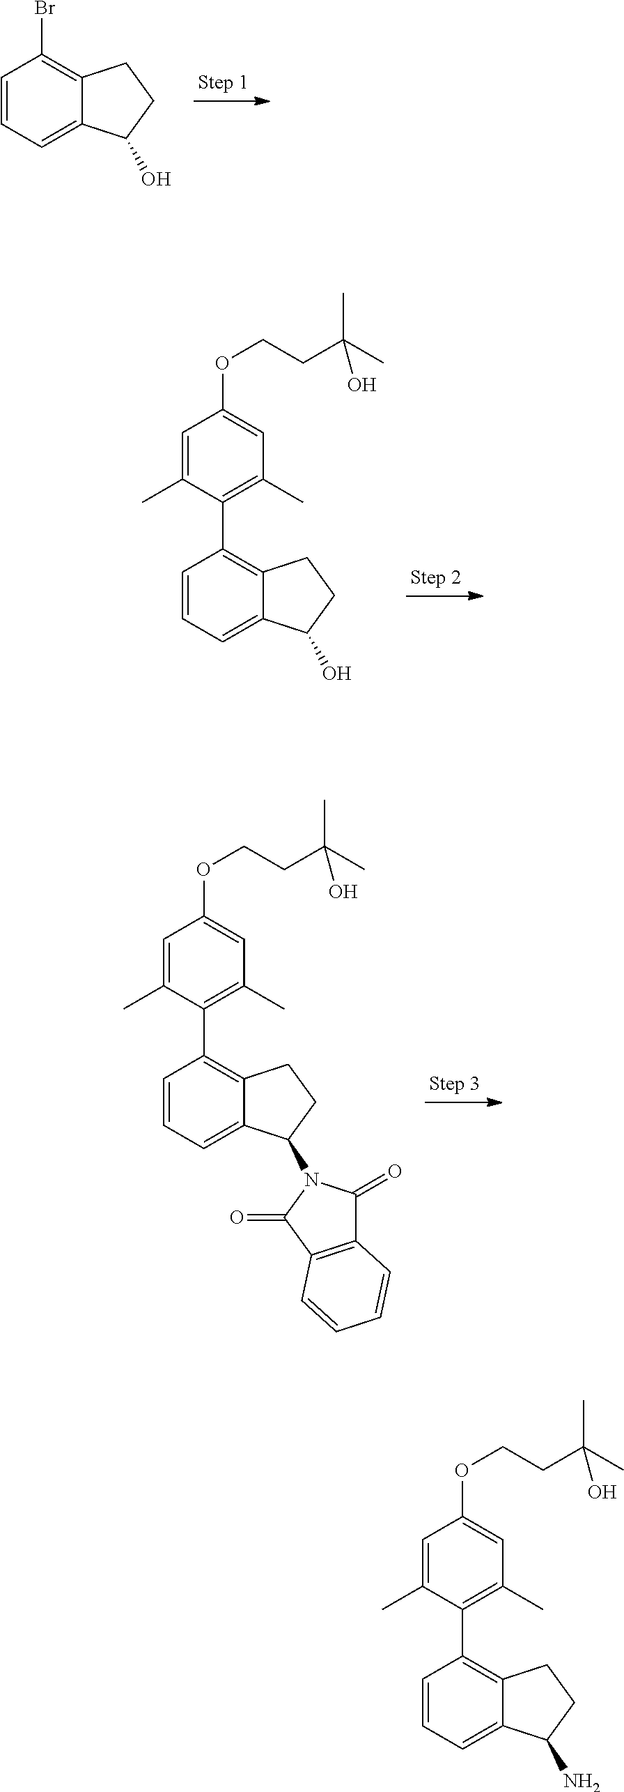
C1=CC=C2C(=C1Br)CCC2O.C1=CC=C2C(=C1C1=C(C)C=C(OCCC(C)(C)O)C=C1C)CCC2O.C1=CC=C2C(=C1C1=C(C)C=C(OCCC(C)(C)O)C=C1C)CCC2N1C(=O)C2=C(C1=O)C=CC=C2.C1=CC=C2C(=C1C1=C(C)C=C(OCCC(C)(C)O)C=C1C)CCC2N
